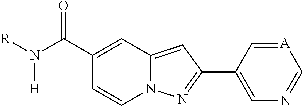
N12C(=CC(C3=CN=C[A]=C3)=N1)C=C(C(=O)N([R])[H])C=C2
